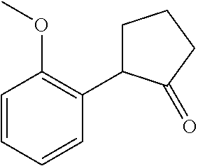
C1(C2=C(OC)C=CC=C2)CCCC1=O
